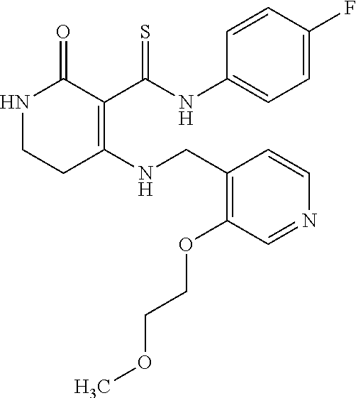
C1=CC(NC(C2=C(NCC3=C(OCCOC)C=NC=C3)CCNC2=O)=S)=CC=C1F
